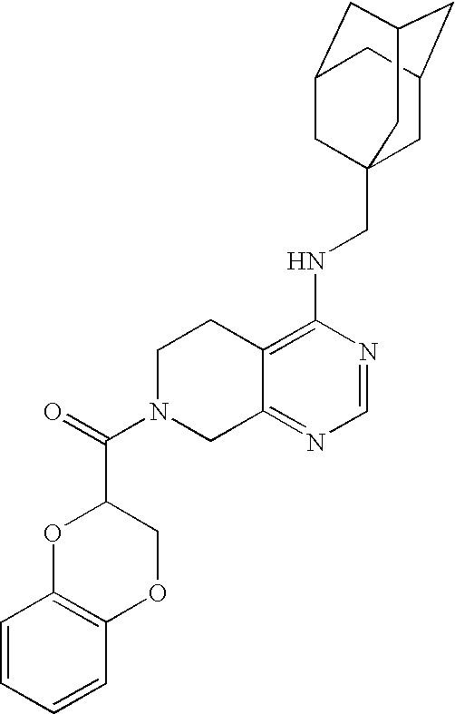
C12=C(NCC34CC5CC(CC(C3)C5)C4)N=CN=C1CN(C(=O)C1OC3=C(OC1)C=CC=C3)CC2
